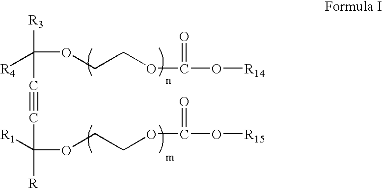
[R3]C(C#CC([R])([R1])OCCOC(=O)O[R15])([R4])OCCOC(=O)O[R14]
